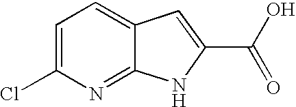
C1=C(Cl)N=C2C(=C1)C=C(C(O)=O)N2
